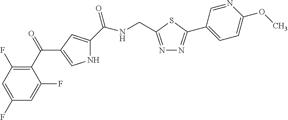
C1=C(F)C=C(F)C(C(=O)C2=CNC(C(NCC3=NN=C(C4=CC=C(OC)N=C4)S3)=O)=C2)=C1F
